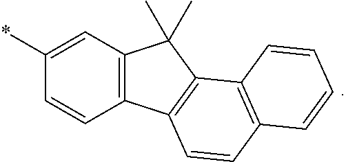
C1=C(*)C=CC2=C1C(C)(C)C1=C2C=CC2=C1C=CC=C2
